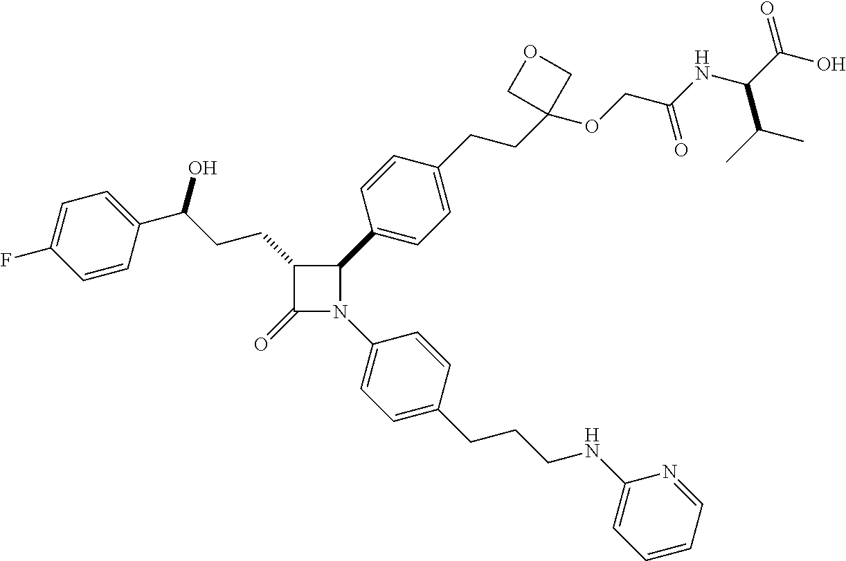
C1(=O)N(C2=CC=C(CCCNC3=CC=CC=N3)C=C2)C(C2=CC=C(CCC3(OCC(NC(C(O)=O)C(C)C)=O)COC3)C=C2)C1CCC(O)C1=CC=C(F)C=C1
